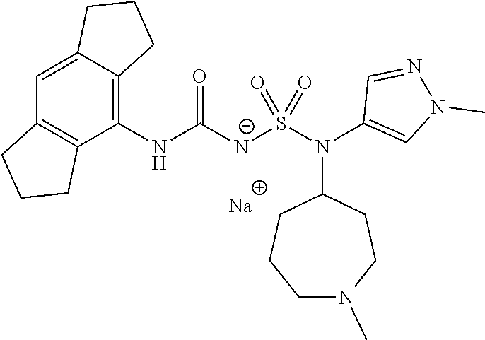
[Na].C1(NC([N-]S(N(C2=CN(C)N=C2)C2CCCN(C)CC2)(=O)=O)=O)=C2C(=CC3=C1CCC3)CCC2
